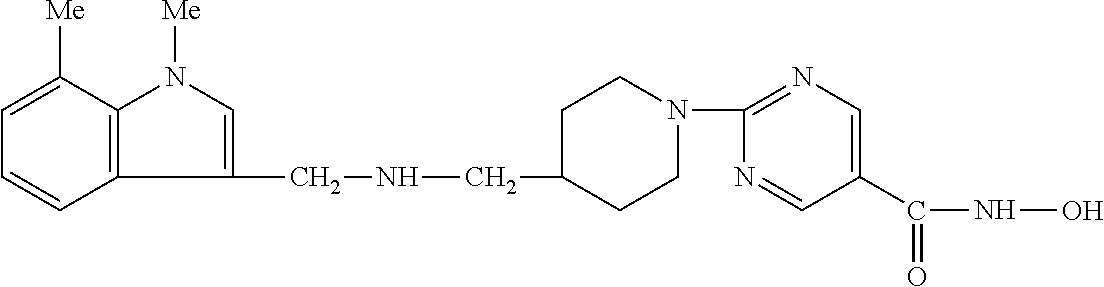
C1(CNCC2CCN(C3=NC=C(C(NO)=O)C=N3)CC2)=CN([Me])C2=C1C=CC=C2[Me]
